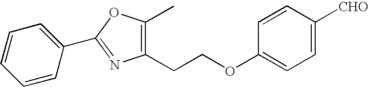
C1=CC(OCCC2=C(C)OC(C3=CC=CC=C3)=N2)=CC=C1[CHO]
